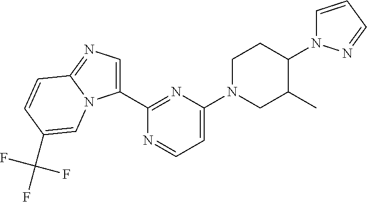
C1(C2=NC(N3CC(C)C(N4C=CC=N4)CC3)=CC=N2)=CN=C2N1C=C(C(F)(F)F)C=C2
